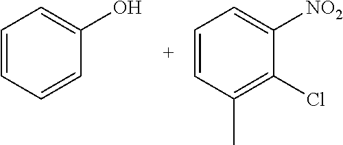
C1=CC=CC(O)=C1.C1=CC(C)=C(Cl)C([NO2])=C1
